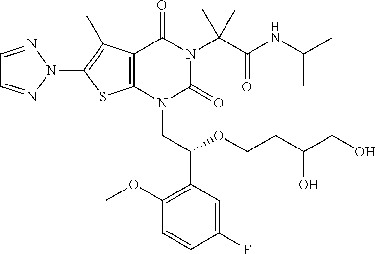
C12=C(N(CC(C3=C(OC)C=CC(F)=C3)OCCC(CO)O)C(=O)N(C(C(NC(C)C)=O)(C)C)C1=O)SC(N1N=CC=N1)=C2C
